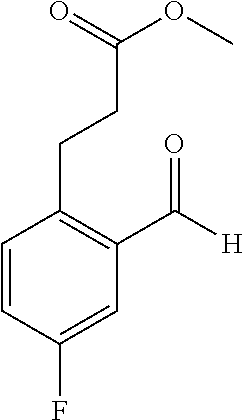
C1=CC(F)=CC(C([H])=O)=C1CCC(OC)=O
